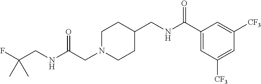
C1N(CC(NCC(F)(C)C)=O)CCC(CNC(C2=CC([CF3])=CC([CF3])=C2)=O)C1
